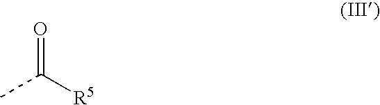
CC([R5])=O
